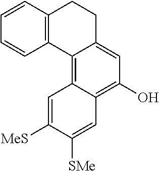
C1=CC2=C(C=C1)C1=C3C(=C(O)C=C1CC2)C=C([SMe])C([MeS])=C3
